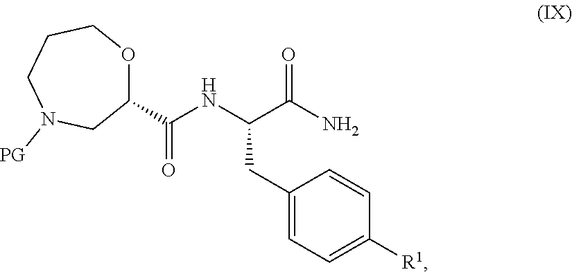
C1(C(NC(C(N)=O)CC2=CC=C([R1])C=C2)=O)OCCCN([PG])C1
